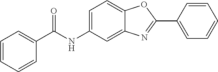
C1=C2C(=CC(NC(=O)C3=CC=CC=C3)=C1)N=C(C1=CC=CC=C1)O2
